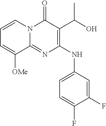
C1=C([OMe])C2=NC(NC3=CC=C(F)C(F)=C3)=C(C(O)C)C(=O)N2C=C1
